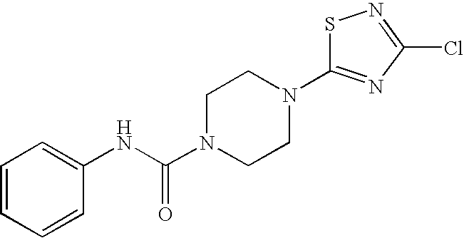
C1=CC=CC(NC(N2CCN(C3=NC(Cl)=NS3)CC2)=O)=C1
